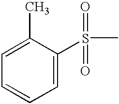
C1=C(S(C)(=O)=O)C(C)=CC=C1
